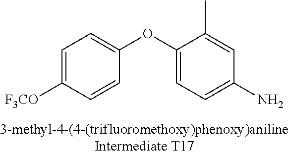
C1=C([F3CO])C=CC(OC2=CC=C(N)C=C2C)=C1
